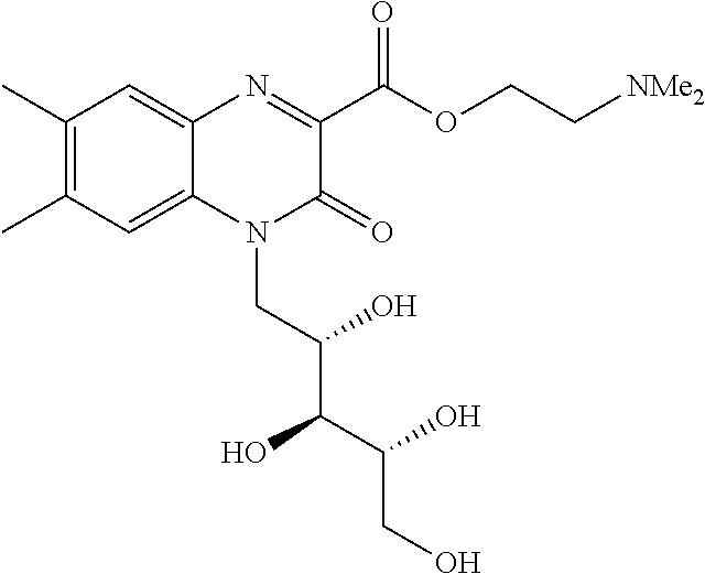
C1(C)=C(C)C=C2C(=C1)N=C(C(OCC[NMe2])=O)C(=O)N2CC(C(C(CO)O)O)O
